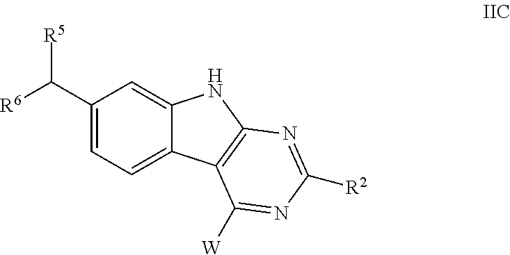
C1=C(C([R6])[R5])C=C2C(=C1)C1=C(N2)N=C([R2])N=C1[W]
